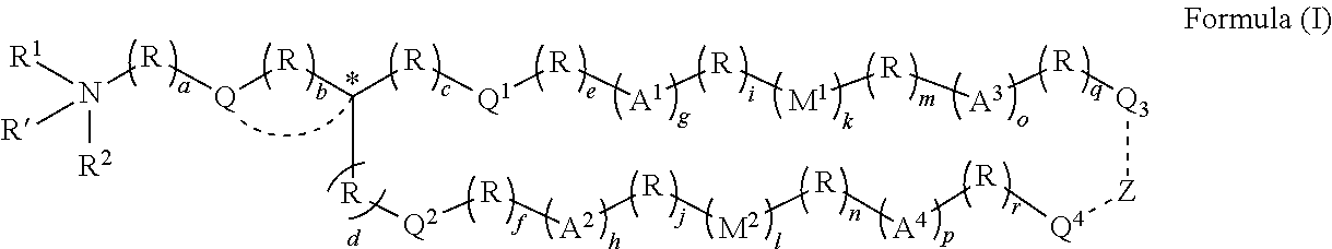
[R2]N([R1])([R][Q][R]C1[R][Q2][R][A2][R][M2][R][A4][R][Q4][Z][Q3][R][A3][R][M1][R][A1][R][Q1][R]1)[R]
